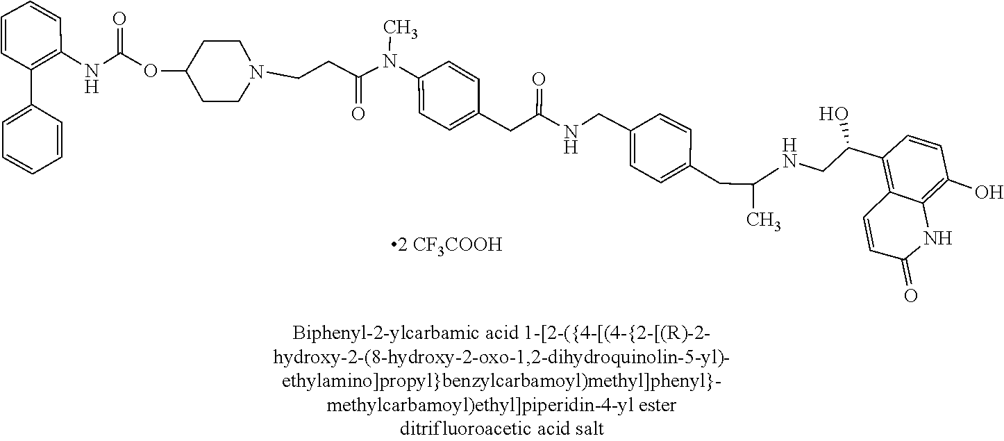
C(NC(CC1=CC=C(N(C)C(CCN2CCC(OC(=O)NC3=C(C4=CC=CC=C4)C=CC=C3)CC2)=O)C=C1)=O)C1=CC=C(CC(NCC(C2=C3C=CC(=O)NC3=C(O)C=C2)O)C)C=C1
